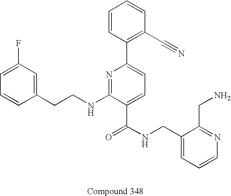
C1=CC(CCNC2=NC(C3=C(C#N)C=CC=C3)=CC=C2C(=O)NCC2=CC=CN=C2CN)=CC(F)=C1
